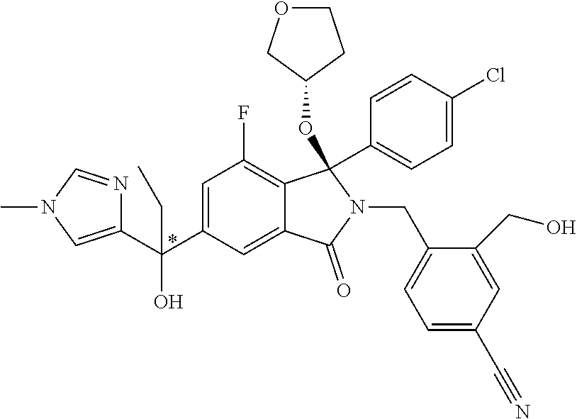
C1(C(C2=CC(F)=C3C(=C2)C(=O)N(CC2=CC=C(C#N)C=C2CO)C3(OC2CCOC2)C2=CC=C(Cl)C=C2)(O)CC)=CN(C)C=N1
